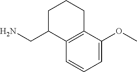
C1C(CN)C2=C(CC1)C(OC)=CC=C2
